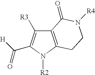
C12=C(N([R2])C(C([H])=O)=C1[R3])CCN([R4])C2=O
